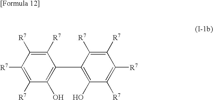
C1([R7])=C([R7])C([R7])=C([R7])C(O)=C1C1=C(O)C([R7])=C([R7])C([R7])=C1[R7]
